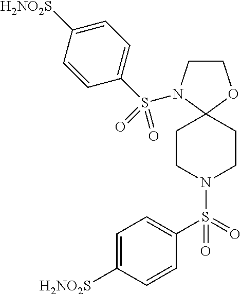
C1CN(S(C2=CC=C([H2NO2S])C=C2)(=O)=O)C2(O1)CCN(S(C1=CC=C([H2NO2S])C=C1)(=O)=O)CC2
